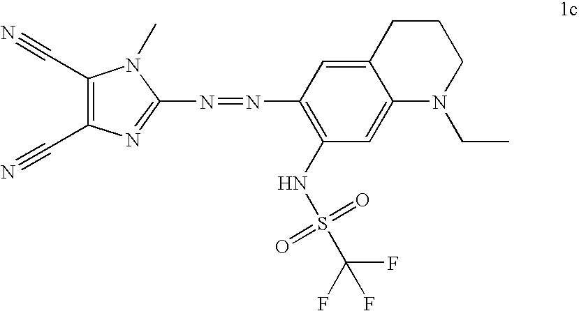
N(=NC1=C(NS(=O)(=O)C(F)(F)F)C=C2C(=C1)CCCN2CC)C1=NC(C#N)=C(C#N)N1C
